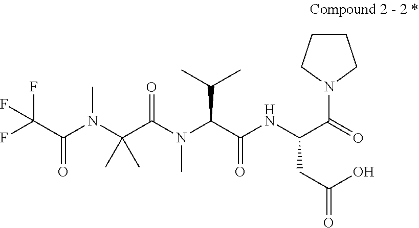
FC(C(N(C)C(C(N(C)C(C(=O)NC(C(=O)N1CCCC1)CC(=O)O)C(C)C)=O)(C)C)=O)(F)F
